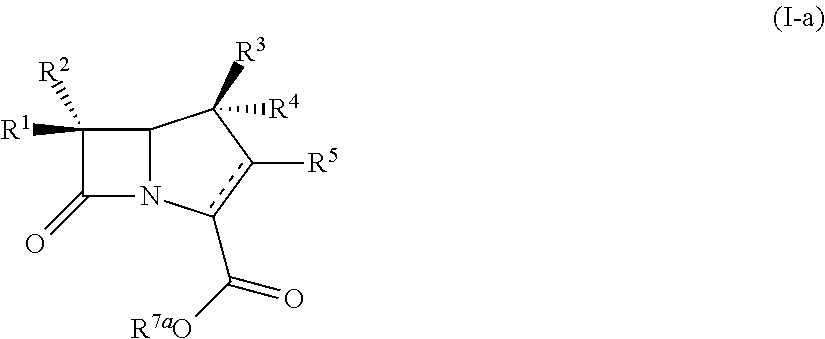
C12N(c(C([R7aO])=O)c([R5])C1([R3])[R4])C(=O)C2([R1])[R2]
